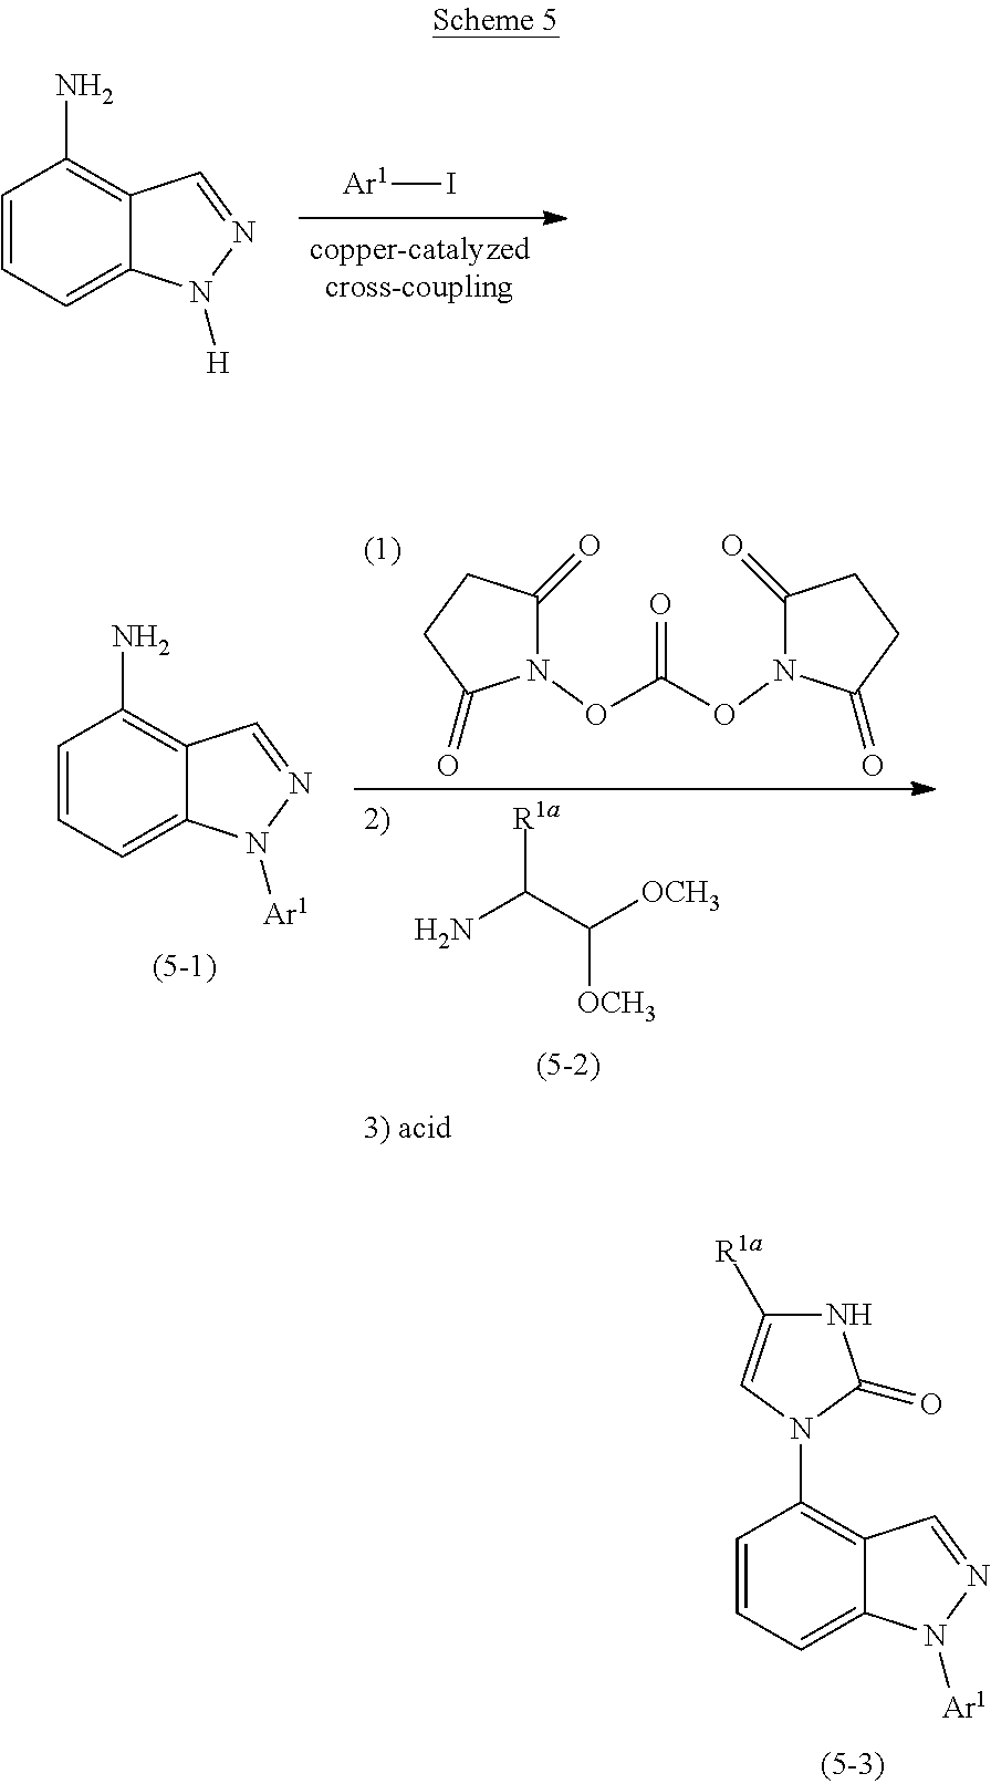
C1=CC=C2C(=C1N)C=NN2[H].[Ar1]I.C1=CC=C2C(=C1N)C=NN2[Ar1].N1(OC(ON2C(=O)CCC2=O)=O)C(=O)CCC1=O.[R1a]C(C([OCH3])[OCH3])N.C1=CC=C2C(=C1N1C=C([R1a])NC1=O)C=NN2[Ar1]
